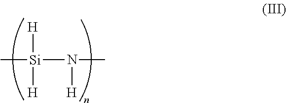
C[Si](N(C)[H])([H])[H]
